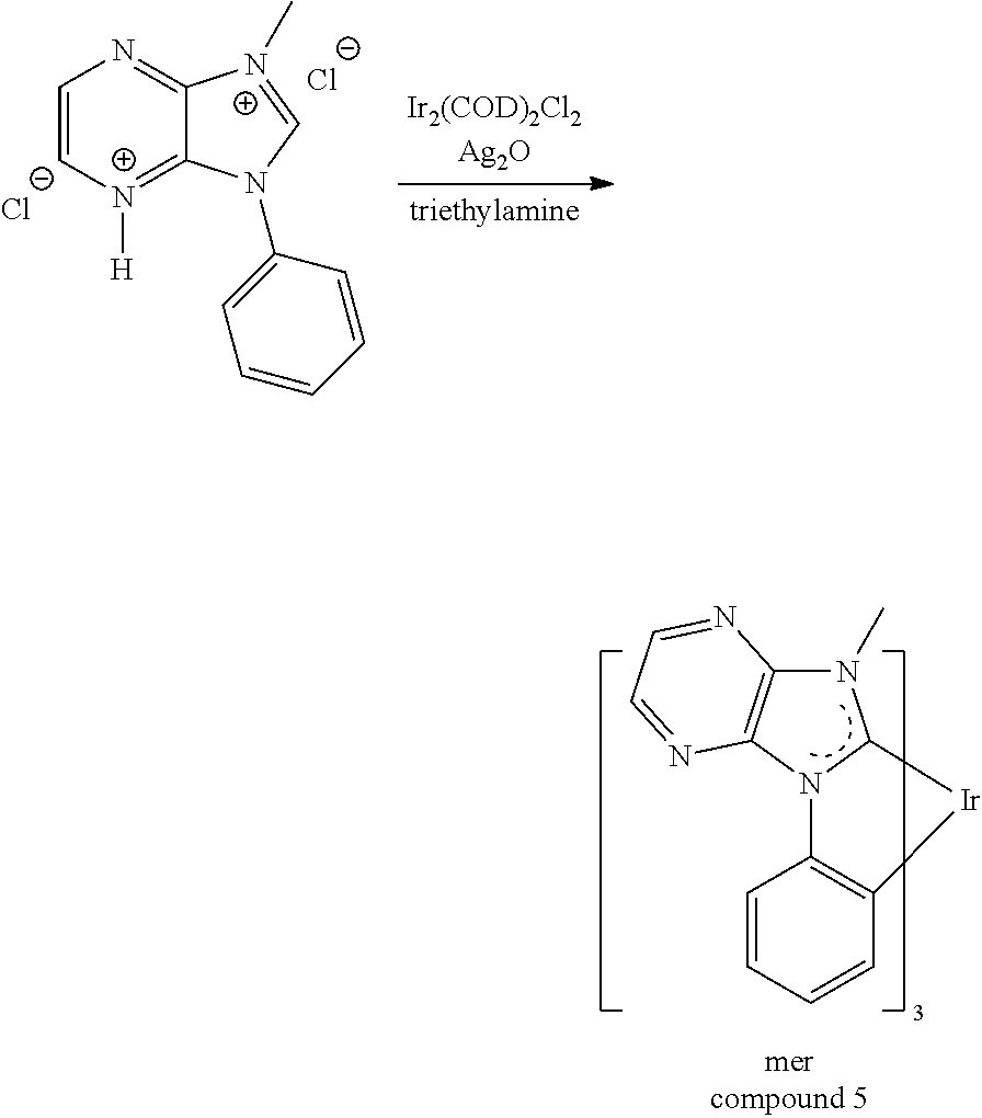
C1=C[N+]([H])=C2C(=N1)[N+](C)=CN2C1=CC=CC=C1.[Cl-].[Cl-].N1(C)C2=C(N3C1[Ir]C1=C3C=CC=C1)N=CC=N2
